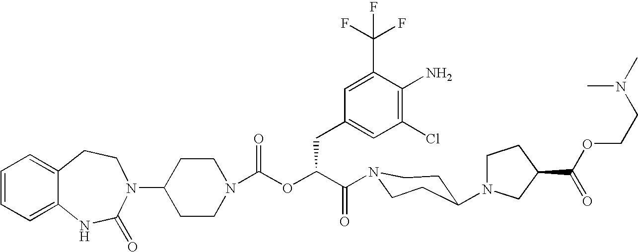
C1(N2C(=O)NC3=CC=CC=C3CC2)CCN(C(OC(C(=O)N2CCC(N3CCC(C(OCCN(C)C)=O)C3)CC2)CC2=CC(Cl)=C(N)C(C(F)(F)F)=C2)=O)CC1
